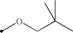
O(CC(C)(C)C)C
